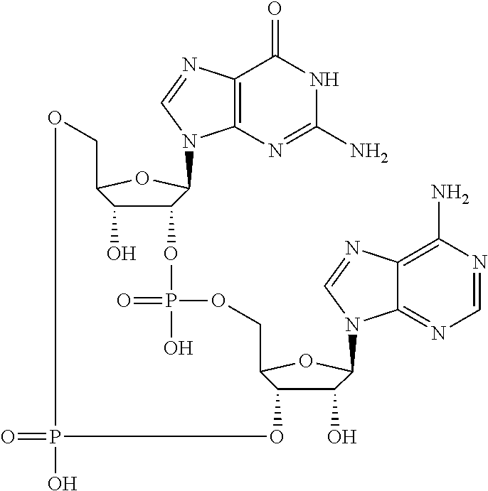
C12=C(N=C(N)NC1=O)N(C1C3C(O)C(O1)COP(=O)(O)OC1C(O)C(N4C5=NC=NC(N)=C5N=C4)OC1COP(O)(=O)O3)C=N2
